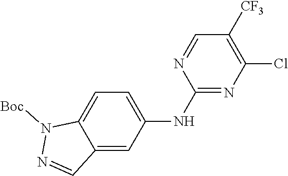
N1=CC([CF3])=C(Cl)N=C1NC1=CC=C2C(=C1)C=NN2[Boc]
